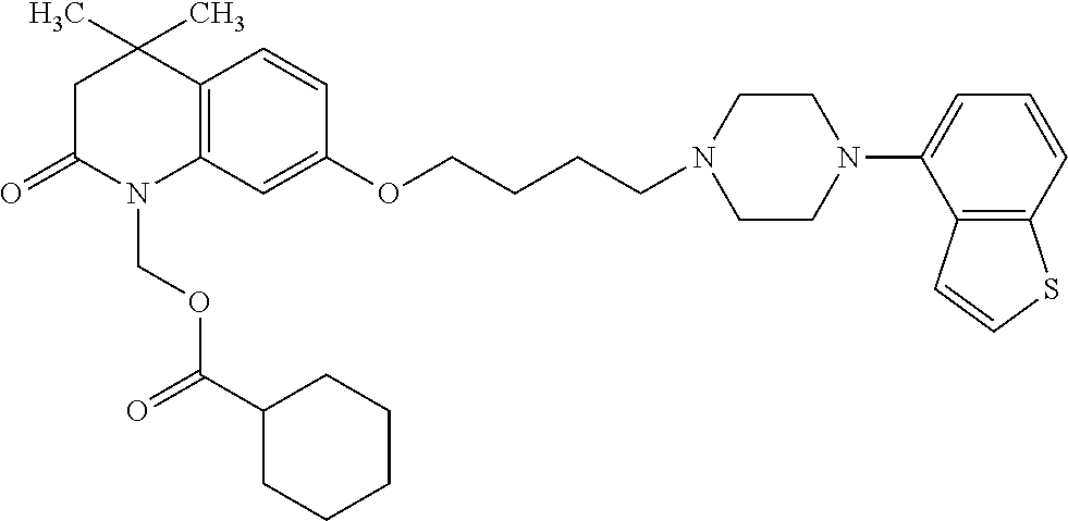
C12=C(C=C(OCCCCN3CCN(C4=CC=CC5=C4C=CS5)CC3)C=C1)N(COC(C1CCCCC1)=O)C(=O)CC2(C)C
